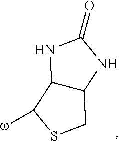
C12C(NC(=O)N1)CSC2[w]
